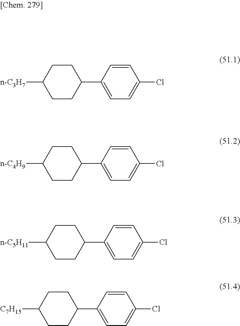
C1(C2=CC=C(Cl)C=C2)CCC([n-C3H7])CC1.C1(C2=CC=C(Cl)C=C2)CCC([n-C4H9])CC1.C1(C2=CC=C(Cl)C=C2)CCC([n-C5H11])CC1.C1(C2=CC=C(Cl)C=C2)CCC([C7H15])CC1
